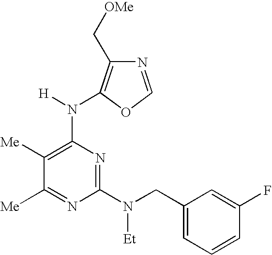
C1([Me])=NC(N(CC2=CC=CC(F)=C2)[Et])=NC(N([H])C2=C(C[OMe])N=CO2)=C1[Me]
